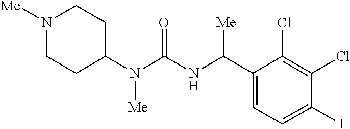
C1(N(C(NC(C2=CC=C(I)C(Cl)=C2Cl)[Me])=O)[Me])CCN([Me])CC1
